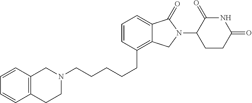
N1(CCCCCC2=C3C(=CC=C2)C(=O)N(C2C(=O)NC(=O)CC2)C3)CC2=C(CC1)C=CC=C2
